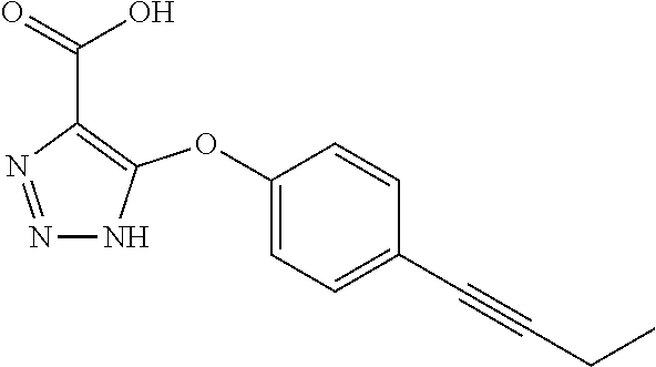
N1=NC(C(=O)O)=C(OC2=CC=C(C#CCC)C=C2)N1
